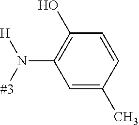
[#3]N([H])C1=C(O)C=CC(C)=C1
